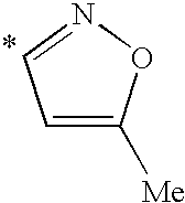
C1=C([Me])ON=C1
